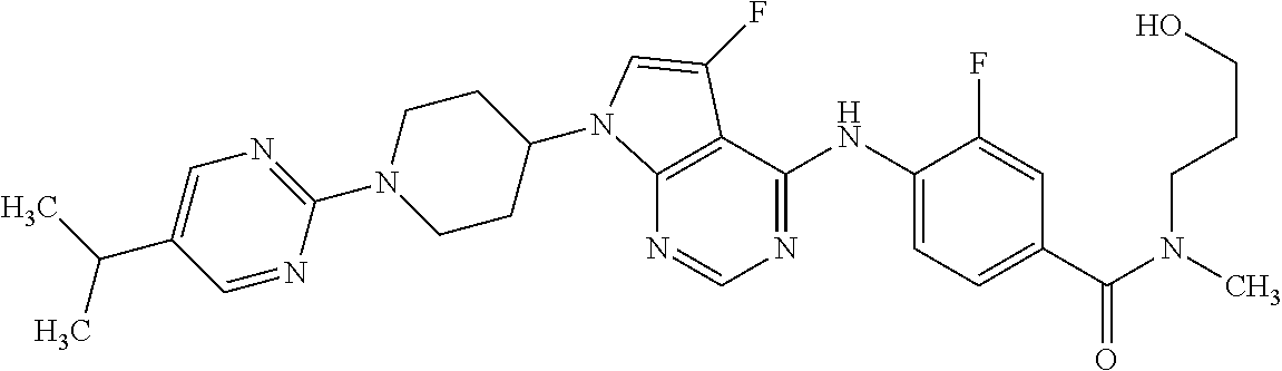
N1=CN=C(NC2=CC=C(C(N(C)CCCO)=O)C=C2F)C2=C1N(C1CCN(C3=NC=C(C(C)C)C=N3)CC1)C=C2F
